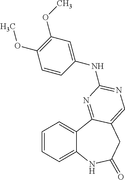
C1=CC=C2C(=C1)C1=NC(NC3=CC(OC)=C(OC)C=C3)=NC=C1CC(=O)N2
